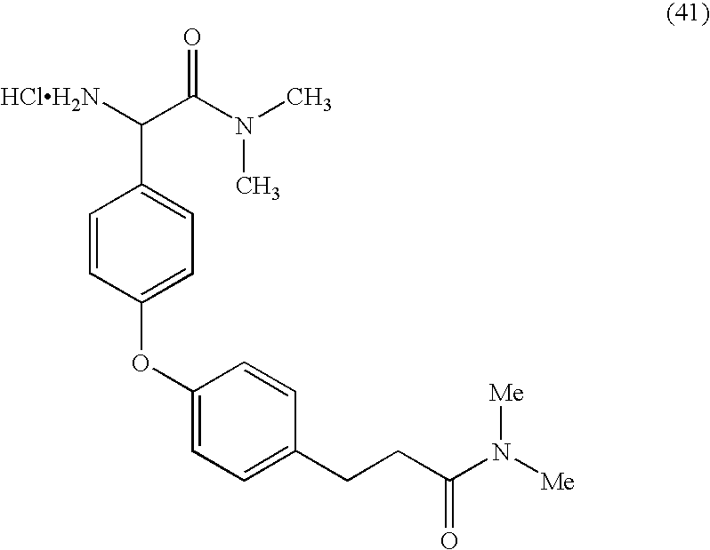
C(N(C)C)(C(C1=CC=C(OC2=CC=C(CCC(N([Me])[Me])=O)C=C2)C=C1)[HClH2N])=O
